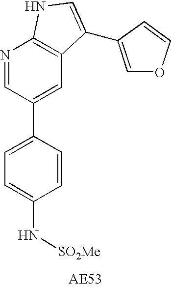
C1=CC(C2=CC3=C(N=C2)NC=C3C2=COC=C2)=CC=C1N[SO2Me]
